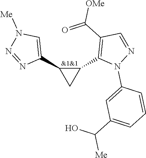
C1(C2=CN([Me])N=N2)C(C2=C(C(=O)[OMe])C=NN2C2=CC(C(O)[Me])=CC=C2)C1
